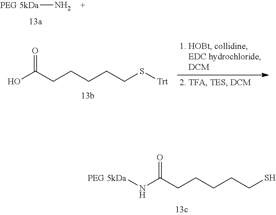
[PEG 5kDa]N.O=C(CCCCCS[Trt])O.O=C(CCCCCS)N[PEG 5kDa]
